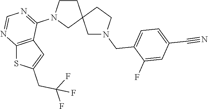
C1CN(C2=NC=NC3=C2C=C(CC(F)(F)F)S3)CC12CN(CC1=CC=C(C#N)C=C1F)CC2
